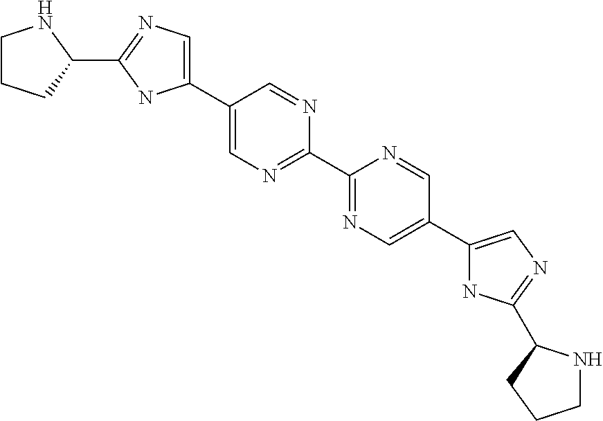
C1(C2=NC=C(C3=CN=C(C4NCCC4)N3)C=N2)=NC=C(C2=CN=C(C3NCCC3)N2)C=N1
